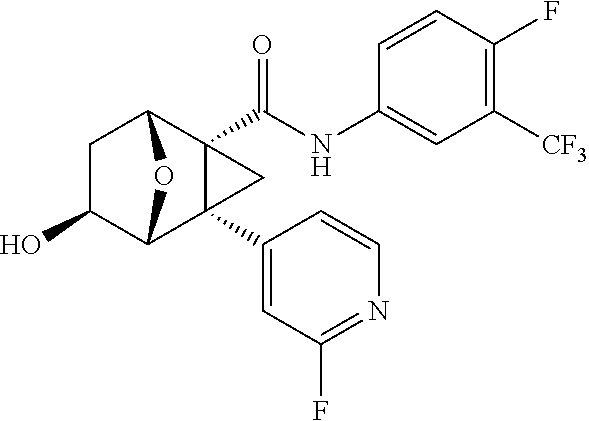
C1C(O)C2C3(C4=CC(F)=NC=C4)C(C(NC4=CC([CF3])=C(F)C=C4)=O)(C1O2)C3
